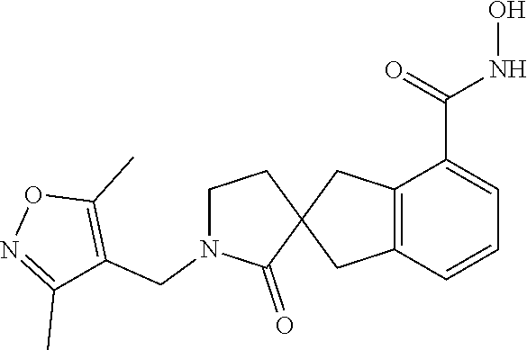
C12=C(C=CC=C1C(=O)NO)CC1(C2)CCN(CC2=C(C)ON=C2C)C1=O
